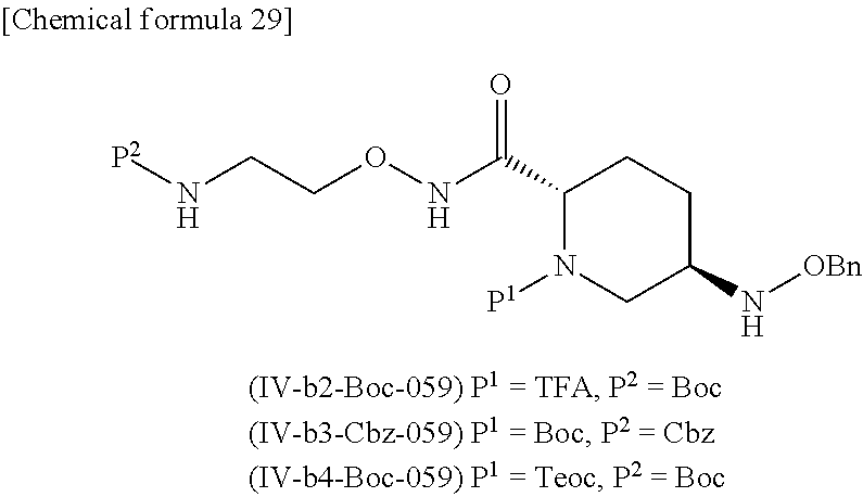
C1(C(NOCCN[P2])=O)N([P1])CC(N[OBn])CC1
